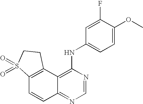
C12=C(C3=C(NC4=CC=C(OC)C(F)=C4)N=CN=C3C=C1)CCS2(=O)=O
